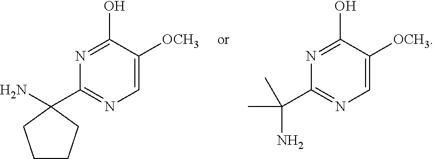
C1=C([OCH3])C(O)=NC(C(C)(N)C)=N1.C1=C([OCH3])C(O)=NC(C2(N)CCCC2)=N1
